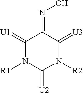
C1(=[U1])N([R1])C(=[U2])N([R2])C(=[U3])C1=NO
